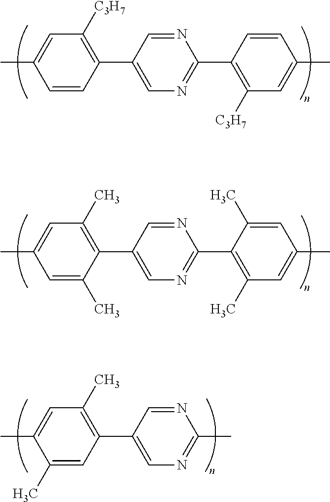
N1=CC(C2=C([C3H7])C=C(C)C=C2)=CN=C1C1=C([C3H7])C=C(C)C=C1.N1=CC(C2=C(C)C=C(C)C=C2C)=CN=C1C1=C(C)C=C(C)C=C1C.N1=CC(C2=C(C)C=C(C)C(C)=C2)=CN=C1C
